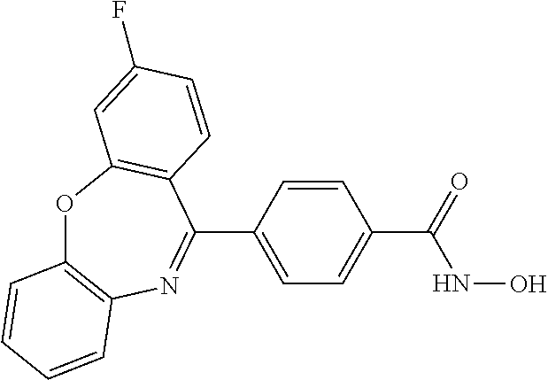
O1C2=C(N=C(C3=CC=C(C(NO)=O)C=C3)C3=C1C=C(F)C=C3)C=CC=C2
